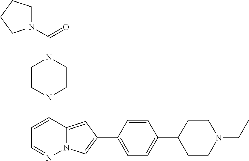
N1(C2=CC=NN3C2=CC(C2=CC=C(C4CCN(CC)CC4)C=C2)=C3)CCN(C(N2CCCC2)=O)CC1
